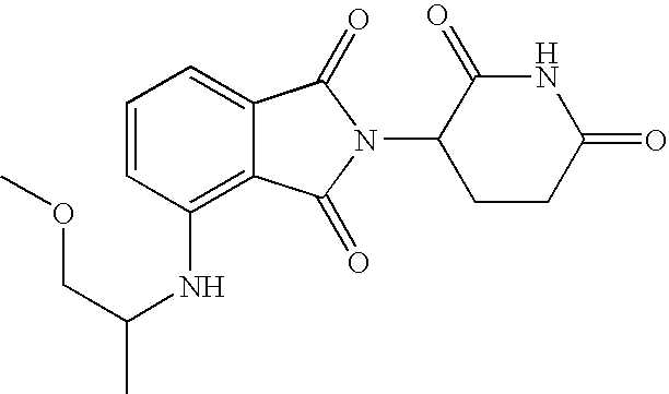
C1=CC(NC(COC)C)=C2C(=C1)C(=O)N(C1CCC(=O)NC1=O)C2=O
